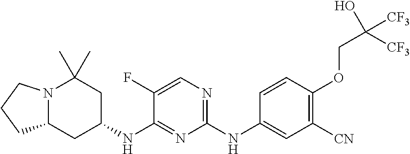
N12C(CC(NC3=NC(NC4=CC([CN])=C(OCC([CF3])(O)[CF3])C=C4)=NC=C3F)CC1(C)C)CCC2
